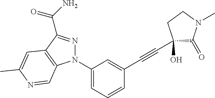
C1(N2N=C(C(=O)N)C3=C2C=NC(C)=C3)=CC=CC(C#CC2(O)C(=O)N(C)CC2)=C1
